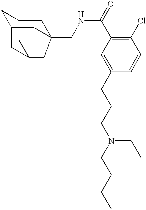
C1=C(CCCN(CCCC)CC)C=CC(Cl)=C1C(NCC12CC3CC4CC(CC34C1)C2)=O
